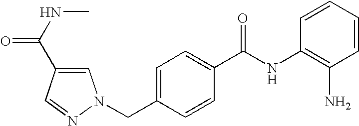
C1=CC=CC(NC(C2=CC=C(CN3C=C(C(NC)=O)C=N3)C=C2)=O)=C1N
